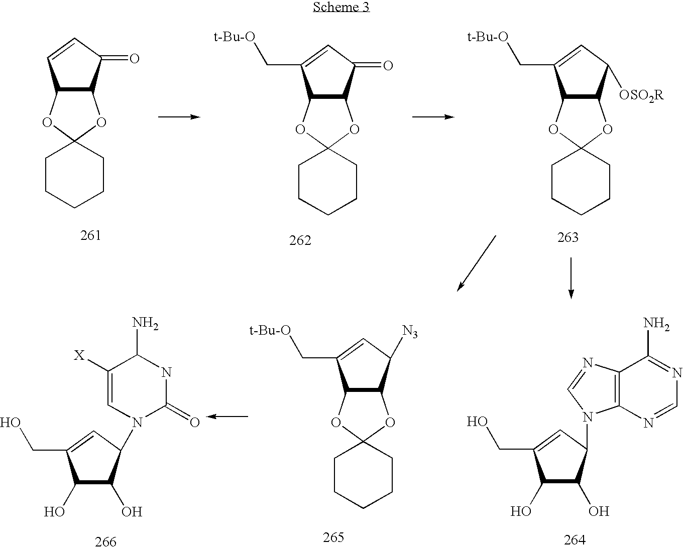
C12C(C([OSO2R])C=C1C[t-Bu-O])OC1(O2)CCCCC1.C12C(C(=O)C=C1C[t-Bu-O])OC1(O2)CCCCC1.C12C(C(=O)C=C1)OC1(O2)CCCCC1.C12C(C([N3])C=C1C[t-Bu-O])OC1(O2)CCCCC1.C1(O)C(O)C(N2C(=O)NC(N)C([X])=C2)C=C1CO.C1(O)C(O)C(N2C3=C(N=C2)C(N)=NC=N3)C=C1CO
